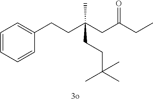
C1=CC=CC(CCC(CC(CC)=O)(CCC(C)(C)C)C)=C1
